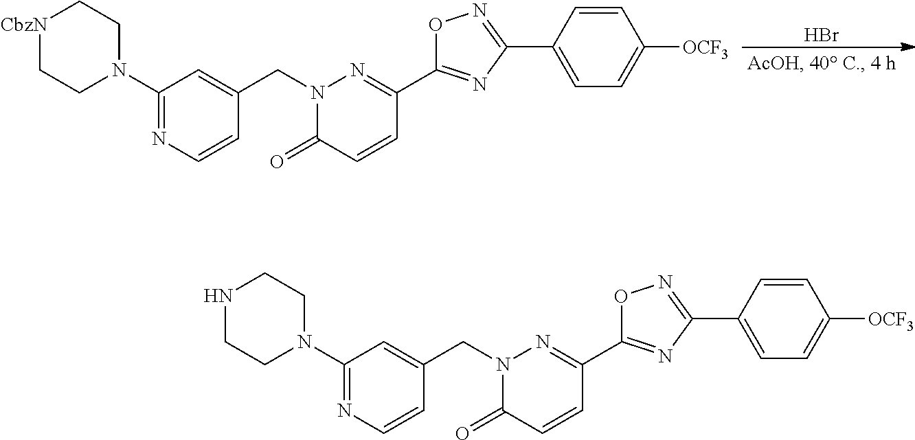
N1(CC2=CC(N3CC[CbzN]CC3)=NC=C2)C(=O)C=CC(C2=NC(C3=CC=C([OCF3])C=C3)=NO2)=N1.Br.N1(CC2=CC(N3CCNCC3)=NC=C2)C(=O)C=CC(C2=NC(C3=CC=C([OCF3])C=C3)=NO2)=N1
